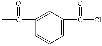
CC(C1=CC(C(Cl)=O)=CC=C1)=O
